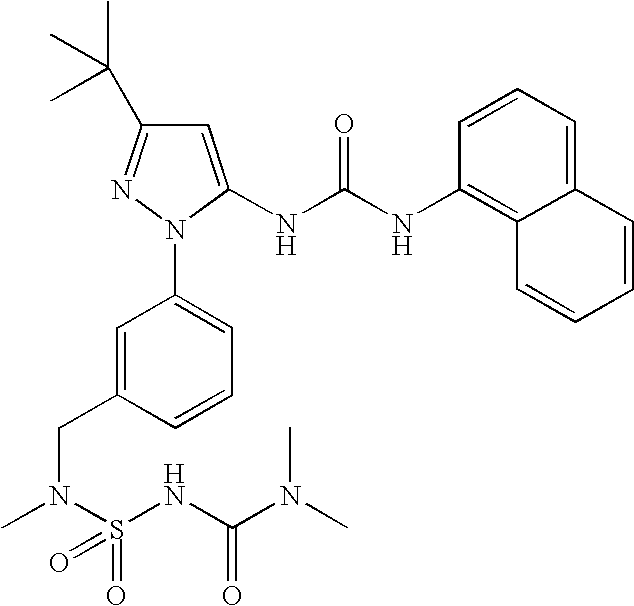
C1(C(C)(C)C)=NN(C2=CC=CC(CN(C)S(NC(=O)N(C)C)(=O)=O)=C2)C(NC(NC2=C3C(=CC=C2)C=CC=C3)=O)=C1
